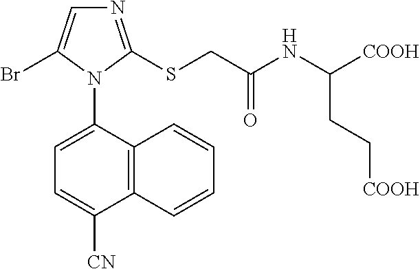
C12=C(C(N3C(Br)=CN=C3SCC(NC([COOH])CC[COOH])=O)=CC=C1[CN])C=CC=C2
